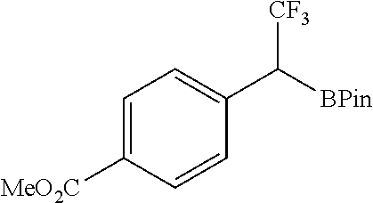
C1=C([MeO2C])C=CC(C([BPin])[CF3])=C1
